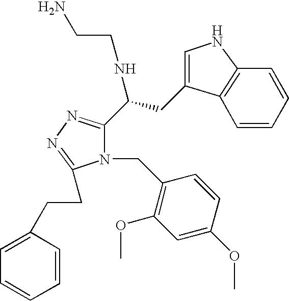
N(C(C1=NN=C(CCC2=CC=CC=C2)N1CC1=C(OC)C=C(OC)C=C1)CC1=CNC2=C1C=CC=C2)CCN
